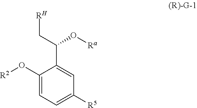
C1(O[R2])=CC=C([R5])C=C1C(C[RH])O[Ra]
